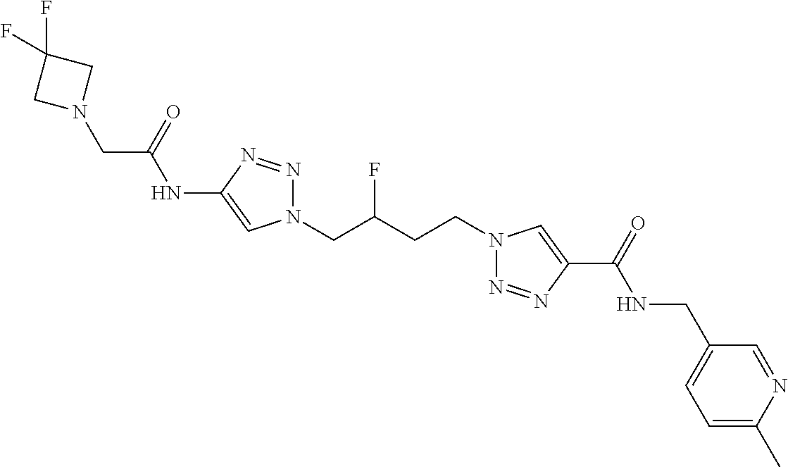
C1(NC(CN2CC(F)(F)C2)=O)=CN(CC(CCN2N=NC(C(=O)NCC3=CC=C(C)N=C3)=C2)F)N=N1
